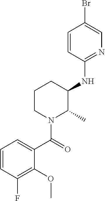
C1=CC(F)=C(OC)C(C(=O)N2C(C)C(NC3=NC=C(Br)C=C3)CCC2)=C1
